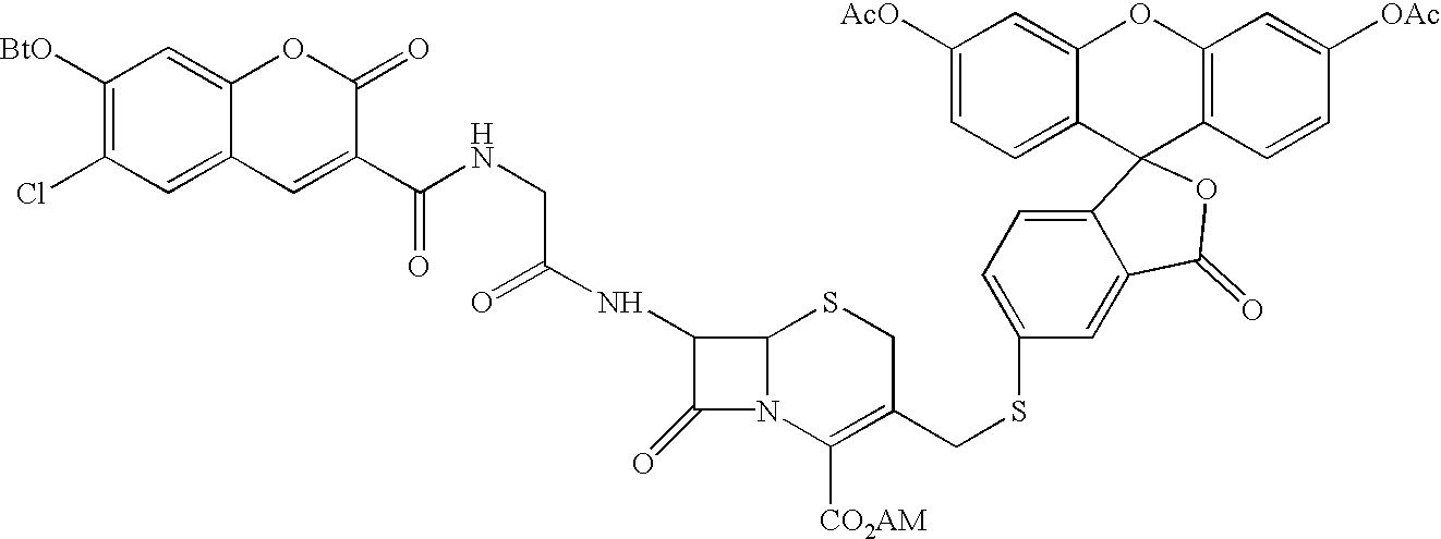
C1([BtO])=C(Cl)C=C2C(=C1)OC(=O)C(C(NCC(NC1C(=O)N3C1SCC(CSC1=CC=C4C(=C1)C(=O)OC41C4=C(OC5=CC([AcO])=CC=C15)C=C([OAc])C=C4)=C3[CO2AM])=O)=O)=C2
